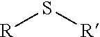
[R]S[R]
